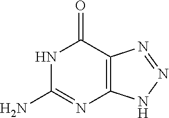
N1C(N)=NC2=C(C1=O)N=NN2
